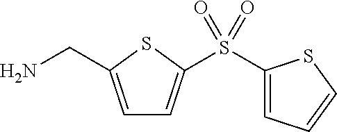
C1=C(CN)SC(S(C2=CC=CS2)(=O)=O)=C1
